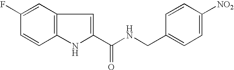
C1(C(NCC2=CC=C([NO2])C=C2)=O)=CC2=C(N1)C=CC(F)=C2
